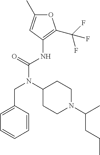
C1(NC(N(C2CCN(C(C)CCC)CC2)CC2=CC=CC=C2)=O)=C(C(F)(F)F)OC(C)=C1
